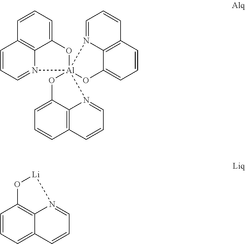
C1=CC2=C3C(=C1)O[Al]14(N3=CC=C2)(OC2=CC=CC3=C2N1=CC=C3)OC1=CC=CC2=C1N4=CC=C2.O1[Li]N2=CC=CC3=CC=CC1=C32
